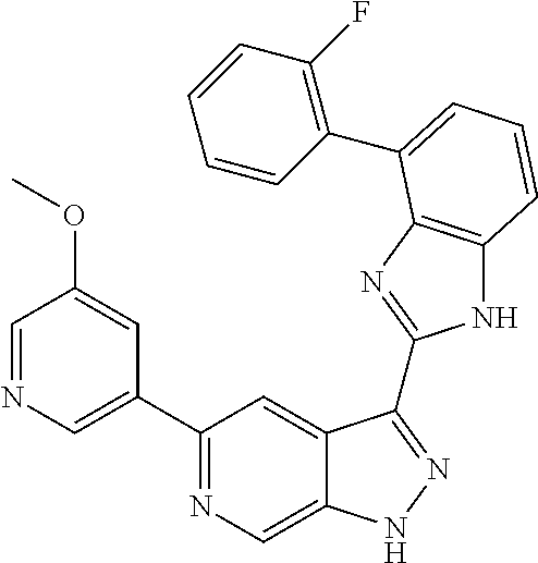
C1(C2=NC=C3C(=C2)C(C2=NC4=C(N2)C=CC=C4C2=C(F)C=CC=C2)=NN3)=CN=CC(OC)=C1
